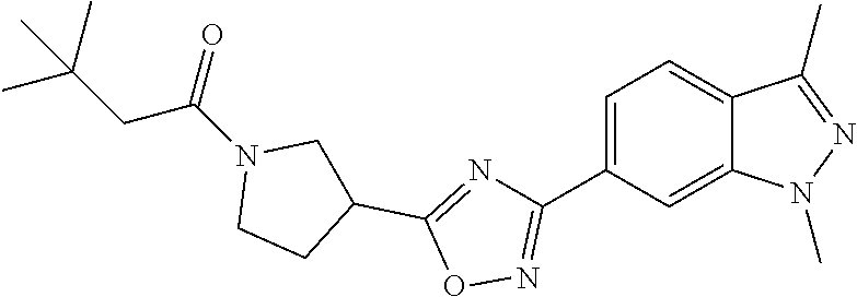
C12=CC=C(C3=NOC(C4CCN(C(CC(C)(C)C)=O)C4)=N3)C=C1N(C)N=C2C
